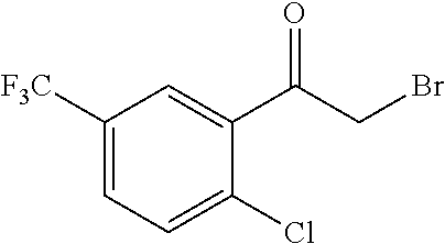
C1([F3C])=CC=C(Cl)C(C(CBr)=O)=C1
